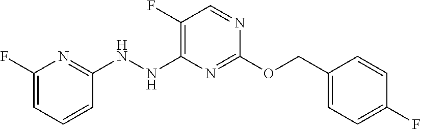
C1(NNC2=C(F)C=NC(OCC3=CC=C(F)C=C3)=N2)=NC(F)=CC=C1
